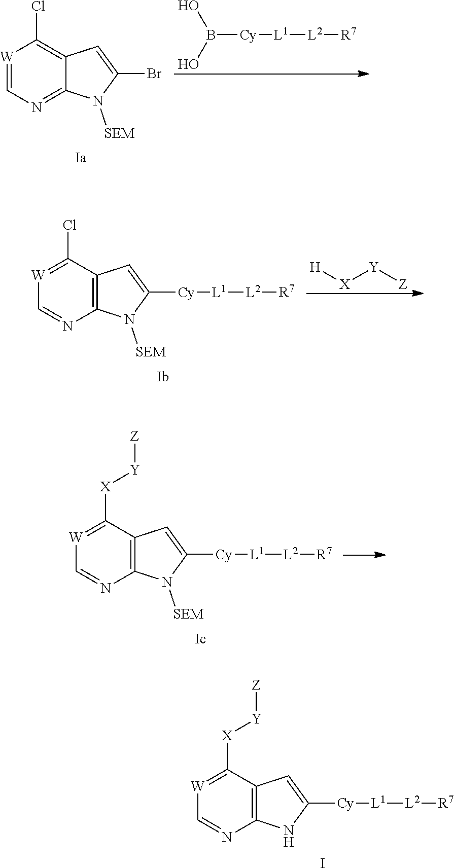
[W]1=C([X][Y][Z])C2=C(N=C1)NC([Cy][L1][L2][R7])=C2.I.[W]1=CN=C2C(=C1Cl)C=C(Br)N2[SEM].B([Cy][L1][L2][R7])(O)O.[W]1=C(Cl)C2=C(N=C1)N([SEM])C([Cy][L1][L2][R7])=C2.[H][X][Y][Z].[W]1=C([X][Y][Z])C2=C(N=C1)N([SEM])C([Cy][L1][L2][R7])=C2
